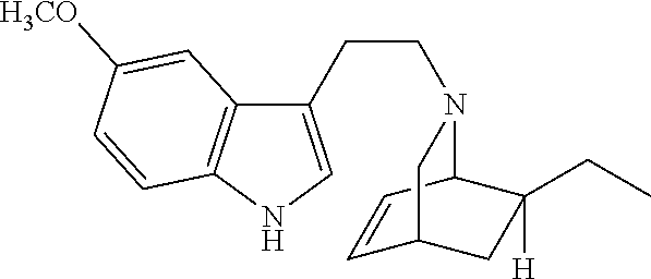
C1(CCN2C3C=CC(CC3(CC)[H])C2)=CNC2=C1C=C([OCH3])C=C2
